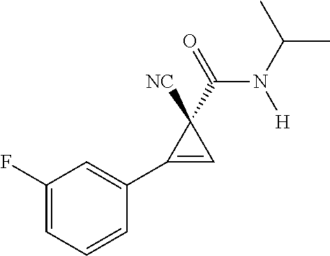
C1(F)=CC=CC(C2=CC2(C(N(C(C)C)[H])=O)[NC])=C1
